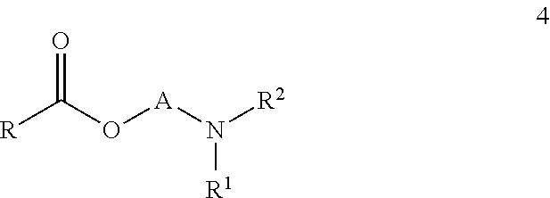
O([A]N([R2])[R1])C([R])=O
